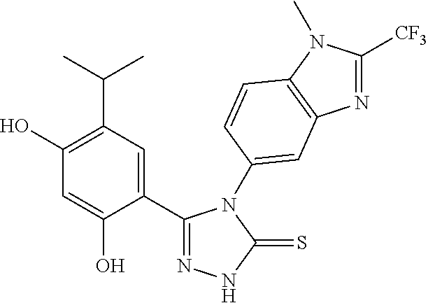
C1(C2=NNC(=S)N2C2=CC3=C(N(C)C([CF3])=N3)C=C2)=CC(C(C)C)=C(O)C=C1O
